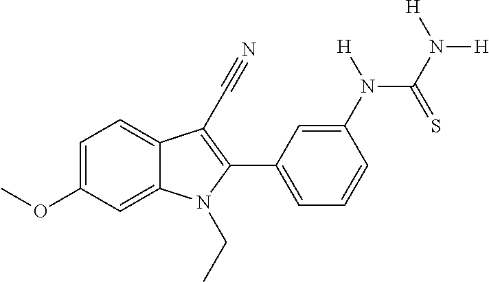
C1=C(OC)C=C2C(=C1)C(C#N)=C(C1=CC=CC(N(C(N([H])[H])=S)[H])=C1)N2CC
